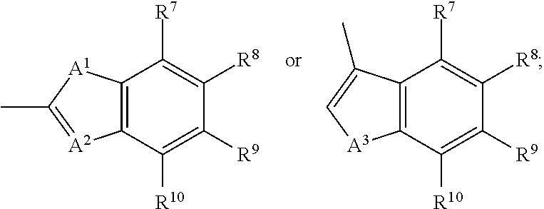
C12=C(C([R10])=C([R9])C([R8])=C1[R7])[A2]=C(C)[A1]2.C12=C(C([R10])=C([R9])C([R8])=C1[R7])[A3]C=C2C
